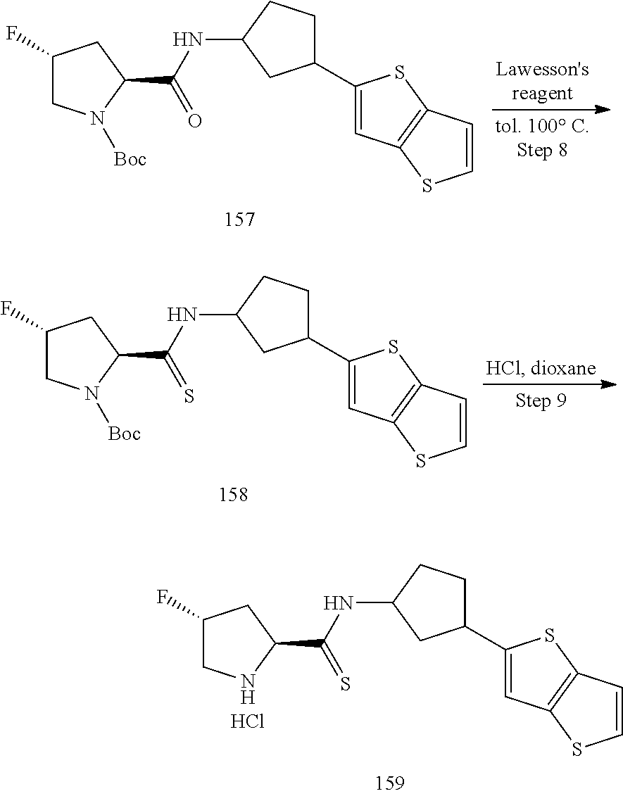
C1(F)CN([Boc])C(C(NC2CC(C3=CC4=C(S3)C=CS4)CC2)=O)C1.C1(F)CN([Boc])C(C(NC2CC(C3=CC4=C(S3)C=CS4)CC2)=S)C1.C1(F)CNC(C(NC2CC(C3=CC4=C(S3)C=CS4)CC2)=S)C1.Cl
